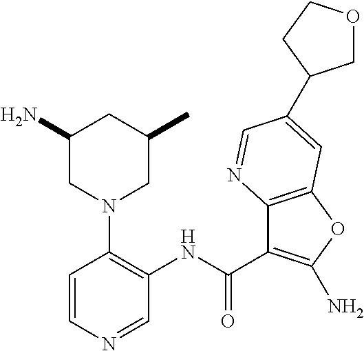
C1=CN=CC(NC(C2=C(N)OC3=C2N=CC(C2COCC2)=C3)=O)=C1N1CC(C)CC(N)C1
